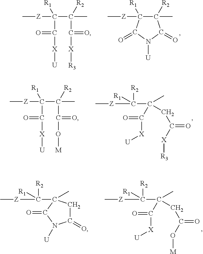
C[Z]C1([R1])C(C)([R2])C(=O)N([U])C1=O.C[Z]C(C(C)([R2])C(=O)[X][R3])([R1])C(=O)[X][U].C[Z]C(C(C)([R2])C(=O)O[M])([R1])C(=O)[X][U].C[Z]C(C(C)(CC([X][R3])=O)C([X][U])=O)([R2])[R1].C[Z]C([R2])([R1])C1(C)CC(=O)N([U])C1=O.C[Z]C(C(C)(CC(O[M])=O)C([X][U])=O)([R2])[R1]
